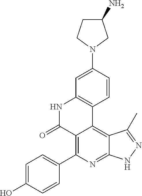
C1=C(O)C=CC(C2=C3C(=C4C(=N2)NN=C4C)C2=C(NC3=O)C=C(N3CC(N)CC3)C=C2)=C1
